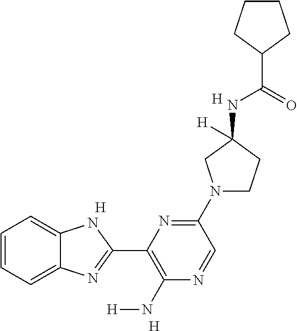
C1=CC=C2C(=C1)NC(C1=C(N[H])N=CC(N3CCC(NC(=O)C4CCCC4)([H])C3)=N1)=N2.[H].[H].[H]
